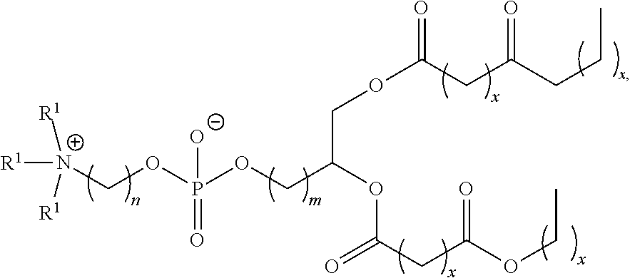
[N+](COP(OCC(OC(CC(OCC)=O)=O)COC(CC(CCC)=O)=O)(=O)[O-])([R1])([R1])[R1]
